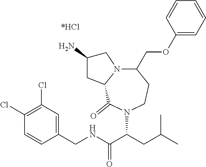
C1(Cl)=C(Cl)C=C(CNC(C(CC(C)C)N2C(=O)C3N(CC(N)C3)C(COC3=CC=CC=C3)CC2)=O)C=C1
